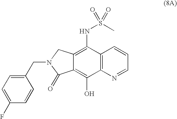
C1(CN2C(=O)C3=C(O)C4=C(C(NS(C)(=O)=O)=C3C2)C=CC=N4)=CC=C(F)C=C1
